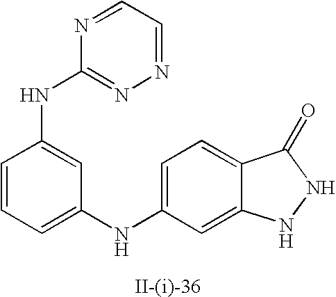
C1=CC(NC2=NN=CC=N2)=CC(NC2=CC=C3C(=C2)NNC3=O)=C1
